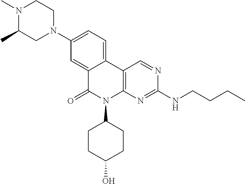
C12=CC(N3CCN(C)C(C)C3)=CC=C1C1=C(N(C3CCC(O)CC3)C2=O)N=C(NCCCC)N=C1
